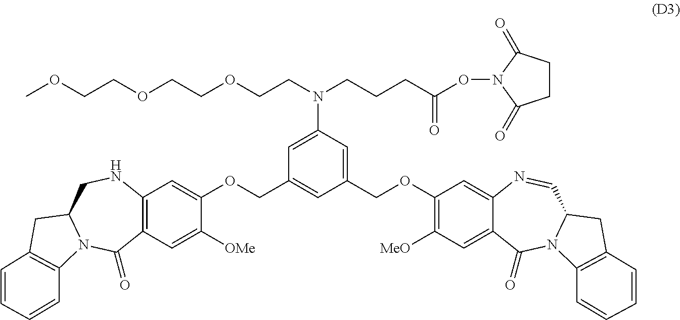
COCCOCCOCCN(CCCC(ON1C(=O)CCC1=O)=O)C1=CC(COC2=CC3=C(C=C2[OMe])C(=O)N2C(CN3)CC3=C2C=CC=C3)=CC(COC2=C([MeO])C=C3C(=C2)N=CC2N(C3=O)C3=C(C2)C=CC=C3)=C1
